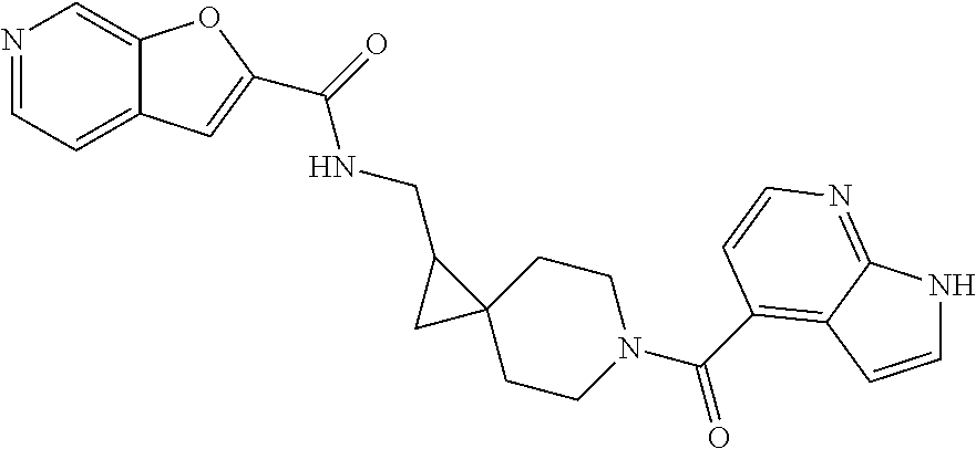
C1CC2(CCN1C(=O)C1=C3C(=NC=C1)NC=C3)C(CNC(=O)C1=CC3=CC=NC=C3O1)C2
